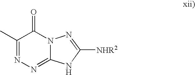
C1(C)=NN=C2N(C1=O)N=C([NHR2])N2
